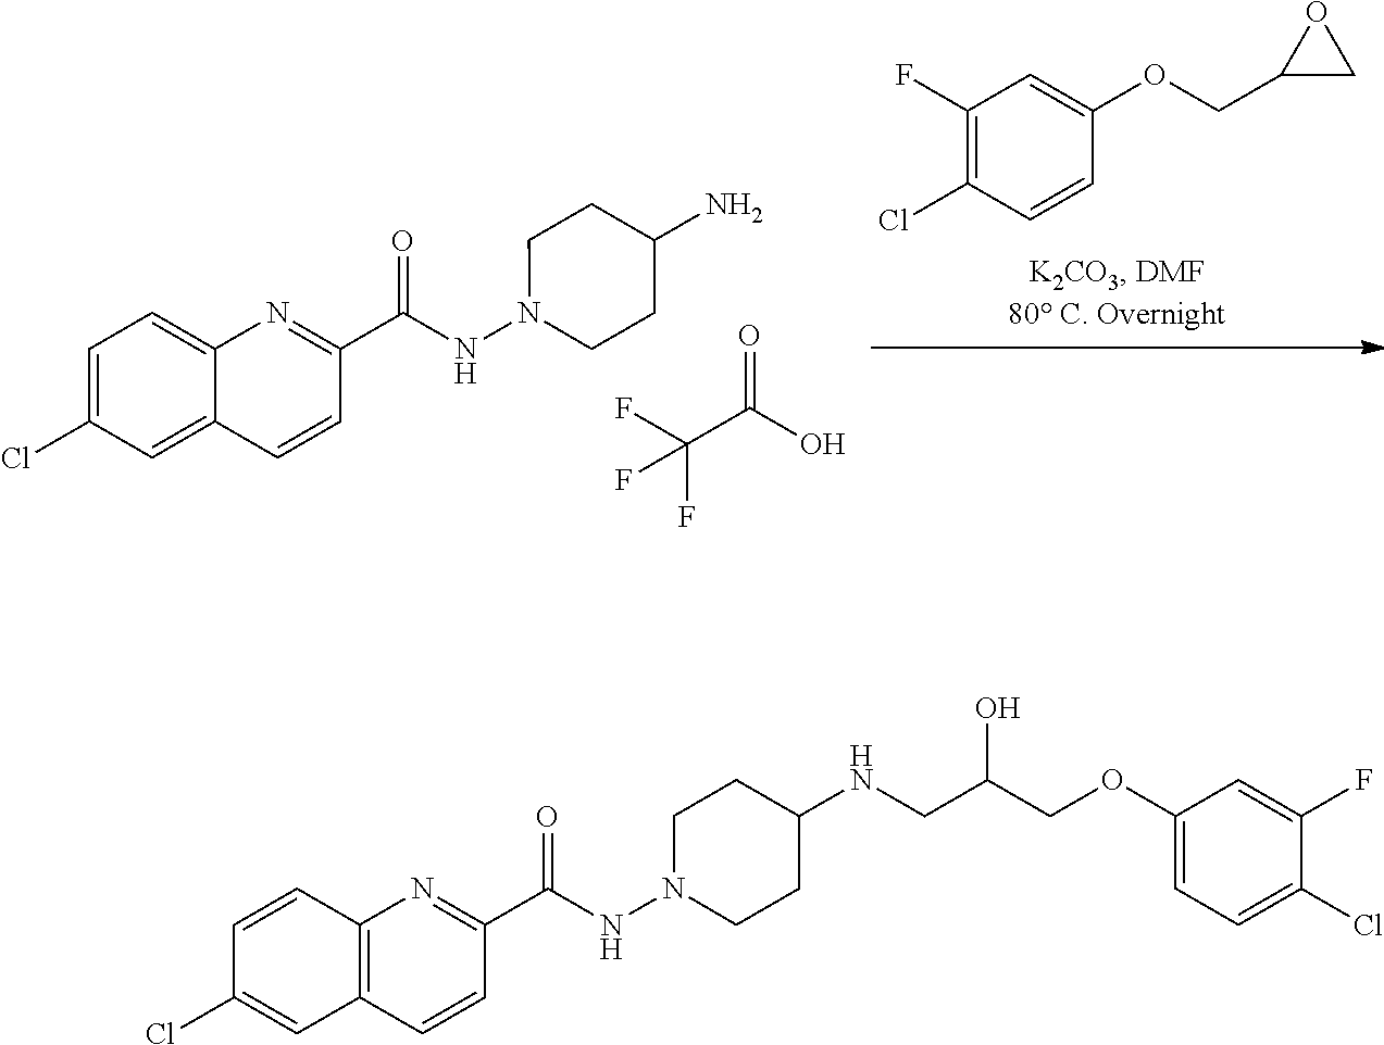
C1(F)=C(Cl)C=CC(OCC2CO2)=C1.FC(C(O)=O)(F)F.C1(C(NN2CCC(N)CC2)=O)=NC2=CC=C(Cl)C=C2C=C1.C1(C(NN2CCC(NCC(COC3=CC=C(Cl)C(F)=C3)O)CC2)=O)=NC2=C(C=C1)C=C(Cl)C=C2
